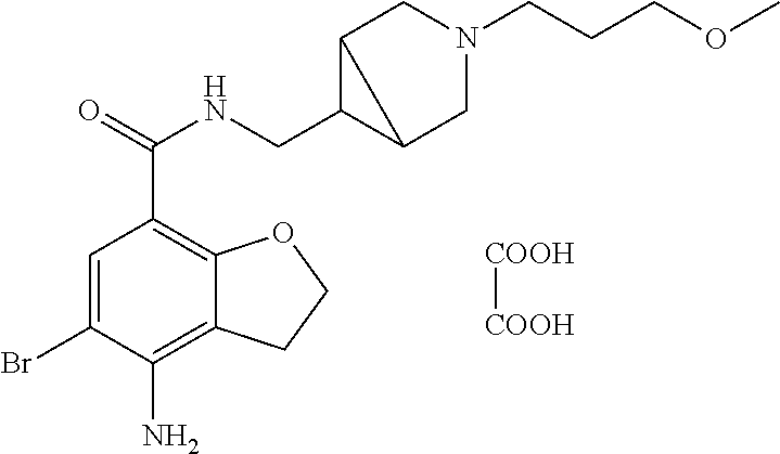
C1=C(Br)C(N)=C2C(=C1C(=O)NCC1C3CN(CCCOC)CC13)OCC2.[COOH][COOH]
